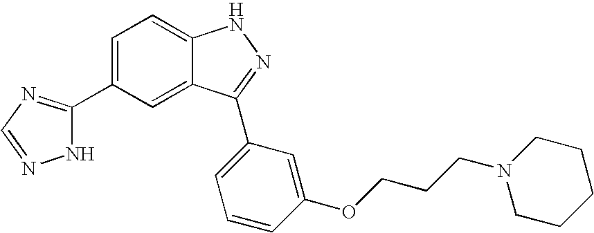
C1(C2=NC=NN2)=CC=C2C(=C1)C(C1=CC=CC(OCCCN3CCCCC3)=C1)=NN2
